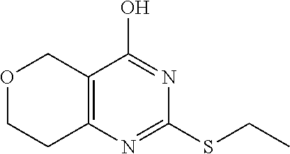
C12=C(N=C(SCC)N=C1O)CCOC2
